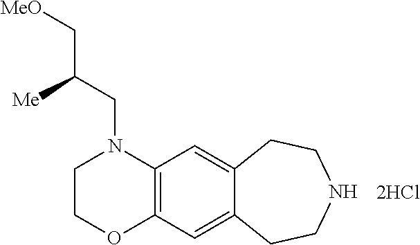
C12=C(C=C3C(=C1)CCNCC3)OCCN2CC(C[MeO])[Me].[2HCl]
